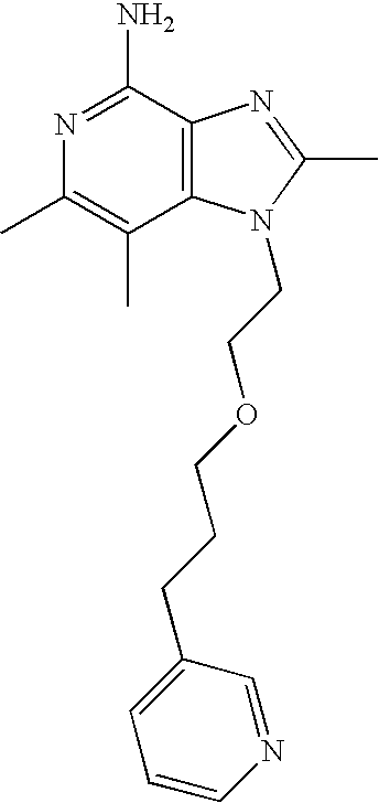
C12=C(C(N)=NC(C)=C1C)N=C(C)N2CCOCCCC1=CC=CN=C1
